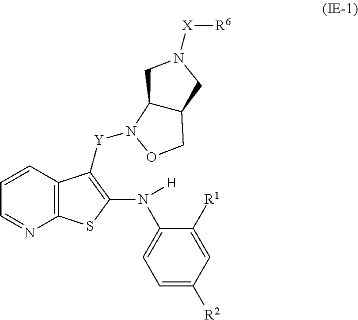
C1=NC2=C(C=C1)C([Y]N1C3C(CN([X][R6])C3)CO1)=C(N(C1=CC=C([R2])C=C1[R1])[H])S2
